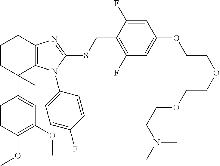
C1(OC)=C(OC)C=CC(C2(C)C3=C(CCC2)N=C(SCC2=C(F)C=C(OCCOCCOCCN(C)C)C=C2F)N3C2=CC=C(F)C=C2)=C1
